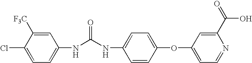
C1=CC(OC2=CC=NC(C(=O)O)=C2)=CC=C1NC(NC1=CC=C(Cl)C([F3C])=C1)=O
